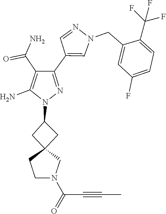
C12(CC(N3N=C(C4=CN(CC5=CC(F)=CC=C5C(F)(F)F)N=C4)C(C(=O)N)=C3N)C1)CCN(C(=O)C#CC)C2
